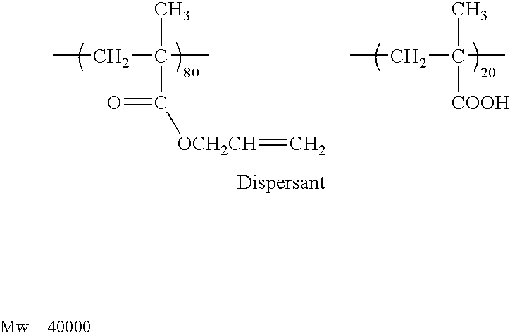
CCC(C)(C)C(=O)[OCH2CH]=C.CCC(C)(C)[COOH]
